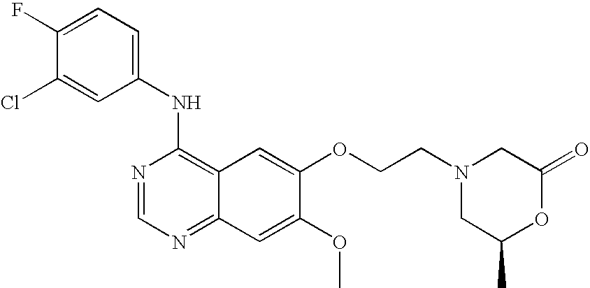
N1=CN=C2C(=C1NC1=CC=C(F)C(Cl)=C1)C=C(OCCN1CC(C)OC(=O)C1)C(OC)=C2
